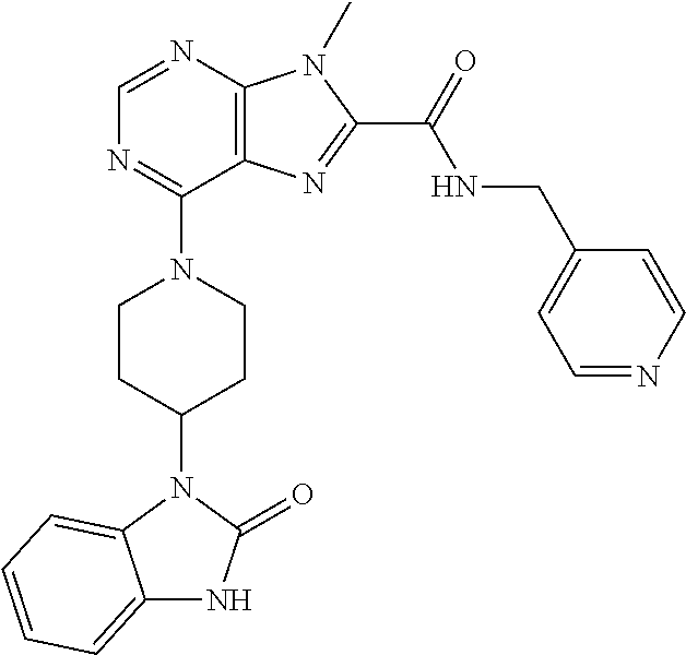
C1=NC2=C(C(N3CCC(N4C5=CC=CC=C5NC4=O)CC3)=N1)N=C(C(NCC1=CC=NC=C1)=O)N2C
